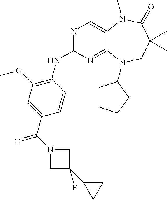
N1=C(NC2=C(OC)C=C(C(=O)N3CC(C4CC4)(F)C3)C=C2)N=C2C(=C1)N(C)C(=O)C(C)(C)CN2C1CCCC1
